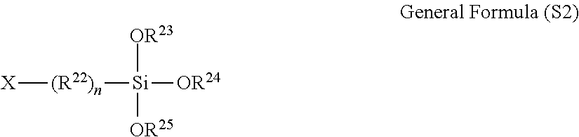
[X][(R22)n][Si]([OR24])([OR23])[OR25]
